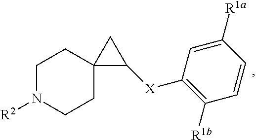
C1N([R2])CCC2(C1)C([X]C1=C([R1b])C=CC([R1a])=C1)C2
